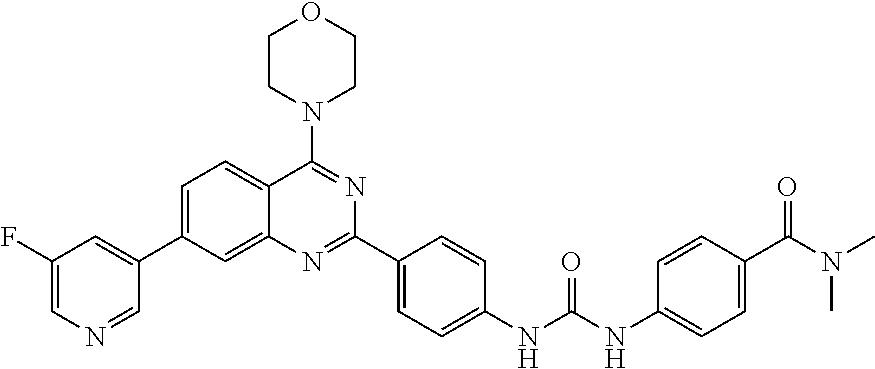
C1=C(C2=CC(F)=CN=C2)C=C2C(=C1)C(N1CCOCC1)=NC(C1=CC=C(NC(NC3=CC=C(C(N(C)C)=O)C=C3)=O)C=C1)=N2
